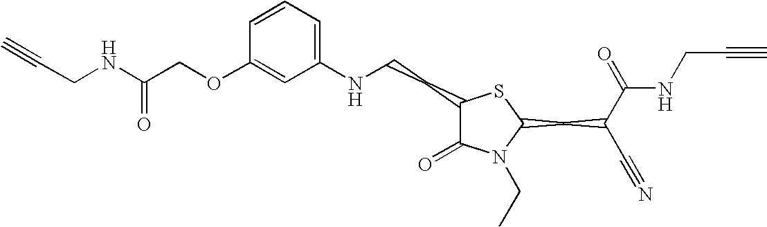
C1=CC=C(NCCC2C(=O)N(CC)C(CC(C#N)C(=O)NCC#C)S2)C=C1OCC(NCC#C)=O
